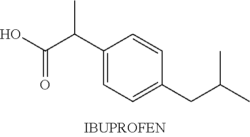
C1(C(C(O)=O)C)=CC=C(CC(C)C)C=C1
